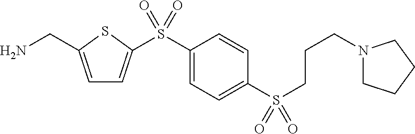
C1=C(CN)SC(S(C2=CC=C(S(CCCN3CCCC3)(=O)=O)C=C2)(=O)=O)=C1
